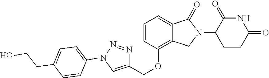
C1=CC(N2N=NC(COC3=C4C(=CC=C3)C(=O)N(C3C(=O)NC(=O)CC3)C4)=C2)=CC=C1CCO
